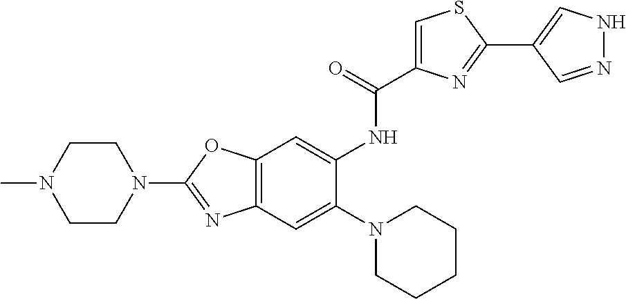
C12=C(OC(N3CCN(C)CC3)=N1)C=C(NC(=O)C1=CSC(C3=CNN=C3)=N1)C(N1CCCCC1)=C2
